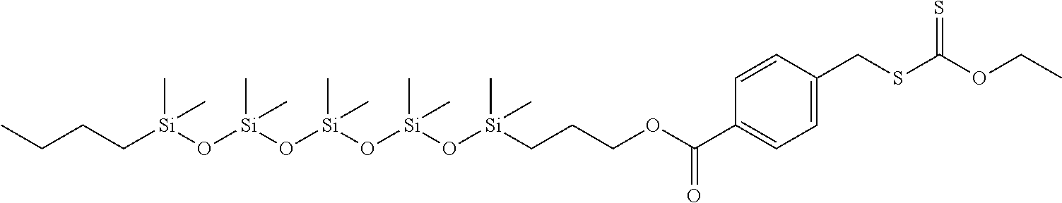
C(CC[Si](O[Si](O[Si](O[Si](O[Si](CCCOC(=O)C1=CC=C(CSC(OCC)=S)C=C1)(C)C)(C)C)(C)C)(C)C)(C)C)C
